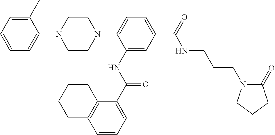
C1=C(C)C(N2CCN(C3=CC=C(C(NCCCN4C(=O)CCC4)=O)C=C3NC(=O)C3=CC=CC4=C3CCCC4)CC2)=CC=C1
